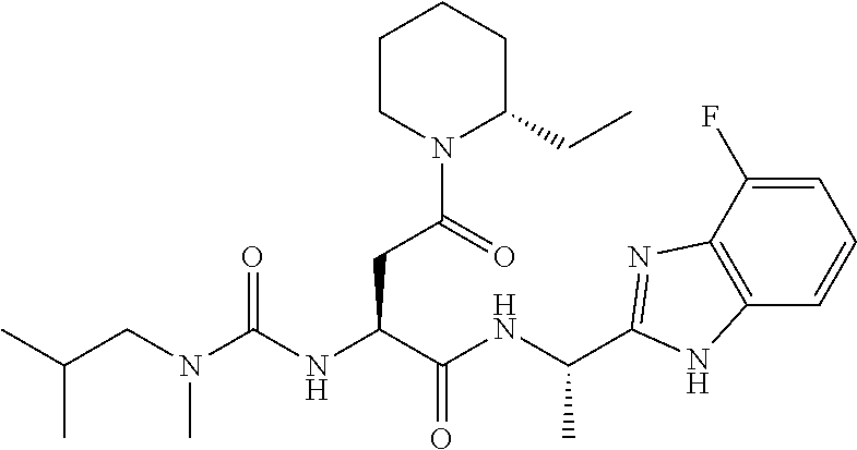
C1=C(F)C2=C(C=C1)NC(C(NC(C(NC(N(CC(C)C)C)=O)CC(N1C(CC)CCCC1)=O)=O)C)=N2
